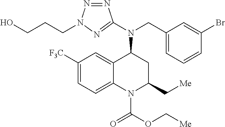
N(CC1=CC=CC(Br)=C1)(C1C2=CC([F3C])=CC=C2N(C(OC[Me])=O)C(C[Me])C1)C1=NN(CCCO)N=N1
